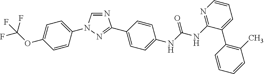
C1=CC(N2C=NC(C3=CC=C(NC(NC4=NC=CC=C4C4=C(C)C=CC=C4)=O)C=C3)=N2)=CC=C1OC(F)(F)F
